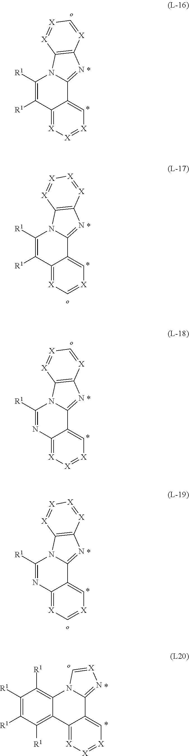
N12C(=NC3=C1[X]=[X]C=[X]3)C1=C[X]=[X][X]=C1C([R1])=C2[R1].N12C(=NC3=C1[X]=[X][X]=[X]3)C1=C[X]=C[X]=C1C([R1])=C2[R1].N12C(=NC3=C1[X]=[X]C=[X]3)C1=C[X]=[X][X]=C1N=C2[R1].N12C(=NC3=C1[X]=[X][X]=[X]3)C1=C[X]=C[X]=C1N=C2[R1].N12C(=N[X]=C1)C1=C[X]=[X][X]=C1C1=C([R1])C([R1])=C([R1])C([R1])=C21
